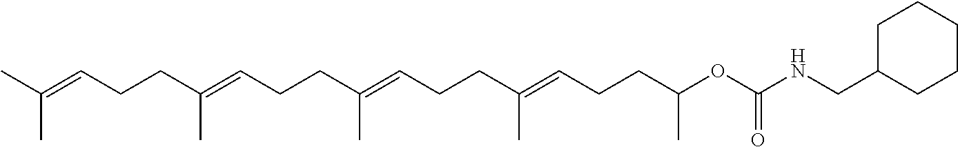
C(C(=CCCC(=CCCC(OC(NCC1CCCCC1)=O)C)C)C)CC=C(C)CCC=C(C)C
